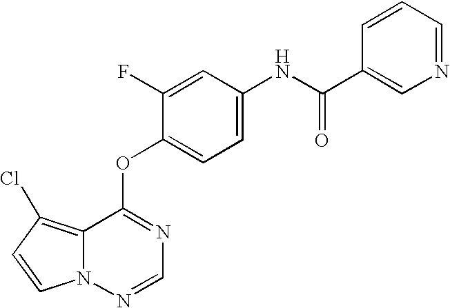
O(C1=NC=NN2C1=C(Cl)C=C2)C1=CC=C(NC(C2=CN=CC=C2)=O)C=C1F
